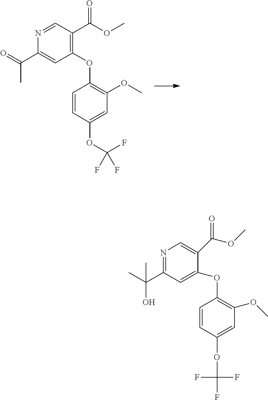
C1(OC2=C(OC)C=C(OC(F)(F)F)C=C2)=C(C(OC)=O)C=NC(C(=O)C)=C1.O(C(=O)C1=CN=C(C(C)(O)C)C=C1OC1=C(OC)C=C(OC(F)(F)F)C=C1)C
